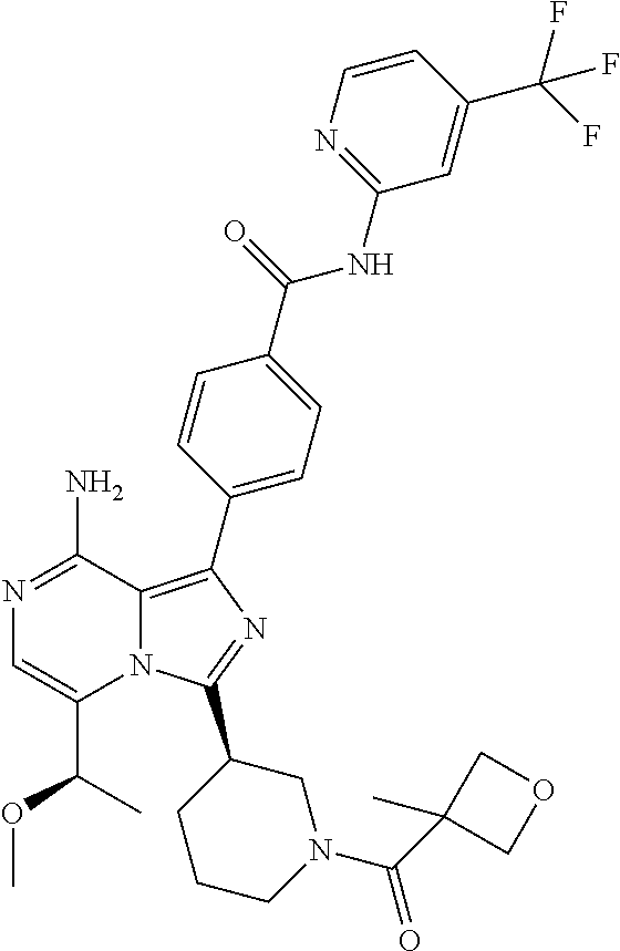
N12C(=C(C3=CC=C(C(=O)NC4=NC=CC(C(F)(F)F)=C4)C=C3)N=C1C1CCCN(C(C3(C)COC3)=O)C1)C(N)=NC=C2C(OC)C
